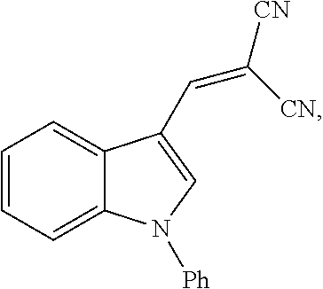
C1=CC=C2C(=C1)C(C=C([CN])[CN])=CN2[Ph]
